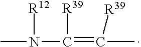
CN(C(=C(C)[R39])[R39])[R12]
